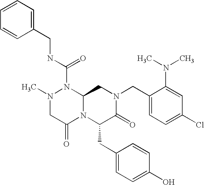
N(C(N1N(C)CC(=O)N2C1CN(CC1=CC=C(Cl)C=C1N(C)C)C(=O)C2CC1=CC=C(O)C=C1)=O)CC1=CC=CC=C1
